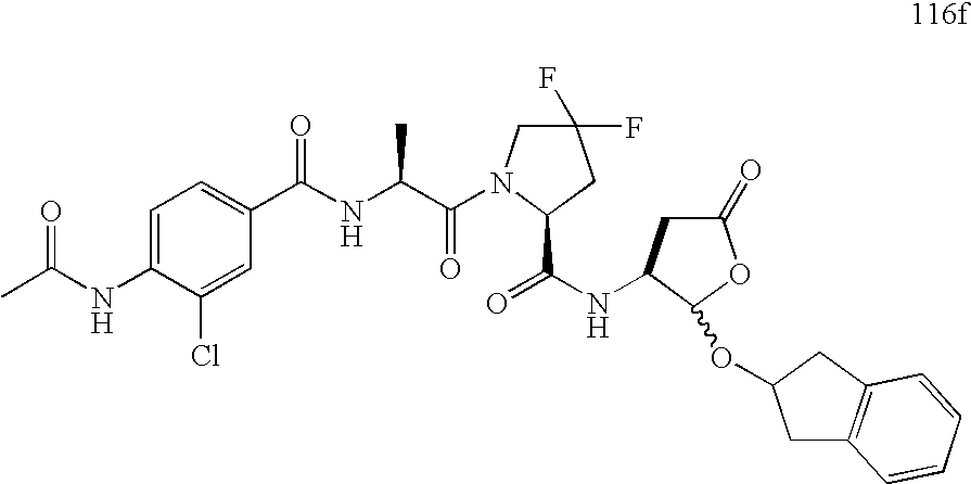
C1=C(NC(C)=O)C(Cl)=CC(C(NC(C(=O)N2CC(F)(F)CC2C(NC2CC(=O)OC2OC2CC3=C(C2)C=CC=C3)=O)C)=O)=C1
